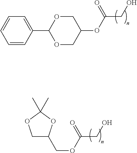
C1=CC(C2OCC(OC(=O)CO)CO2)=CC=C1.O(C(=O)CO)CC1COC(C)(C)O1
